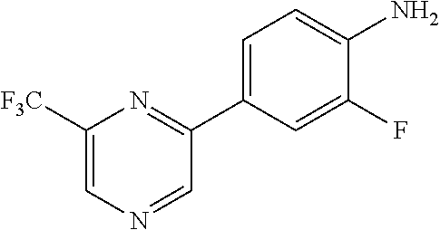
NC1=CC=C(C2=NC([F3C])=CN=C2)C=C1F
